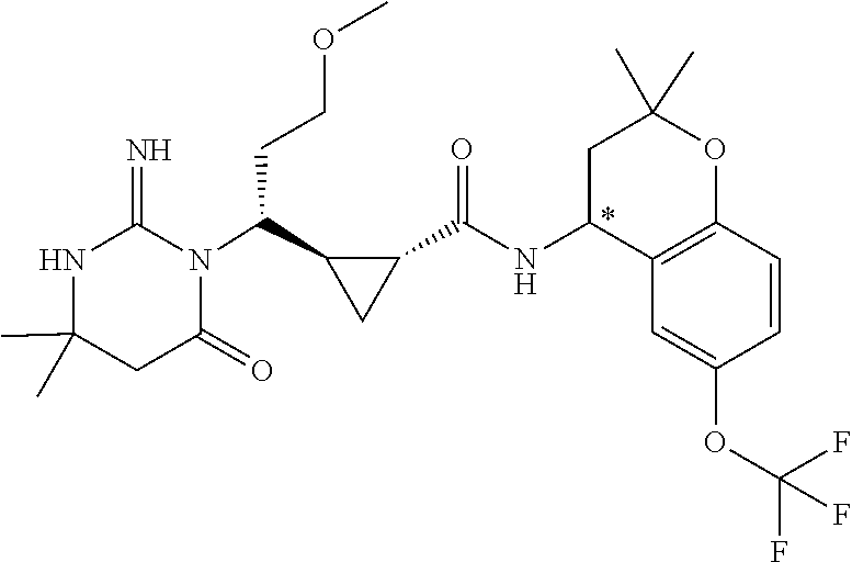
C1(C)(C)NC(=N)N(C(C2CC2C(NC2C3=C(OC(C)(C)C2)C=CC(OC(F)(F)F)=C3)=O)CCOC)C(=O)C1
